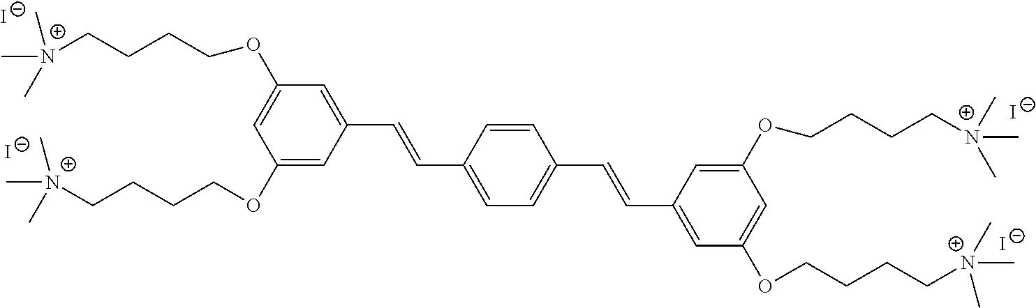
C1(OCCCC[N+](C)(C)C)=CC(C=CC2=CC=C(C=CC3=CC(OCCCC[N+](C)(C)C)=CC(OCCCC[N+](C)(C)C)=C3)C=C2)=CC(OCCCC[N+](C)(C)C)=C1.[I-].[I-].[I-].[I-]
